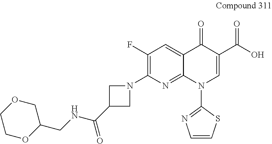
C1(F)=C(N2CC(C(=O)NCC3COCCO3)C2)N=C2C(=C1)C(=O)C(C(=O)O)=CN2C1=NC=CS1
